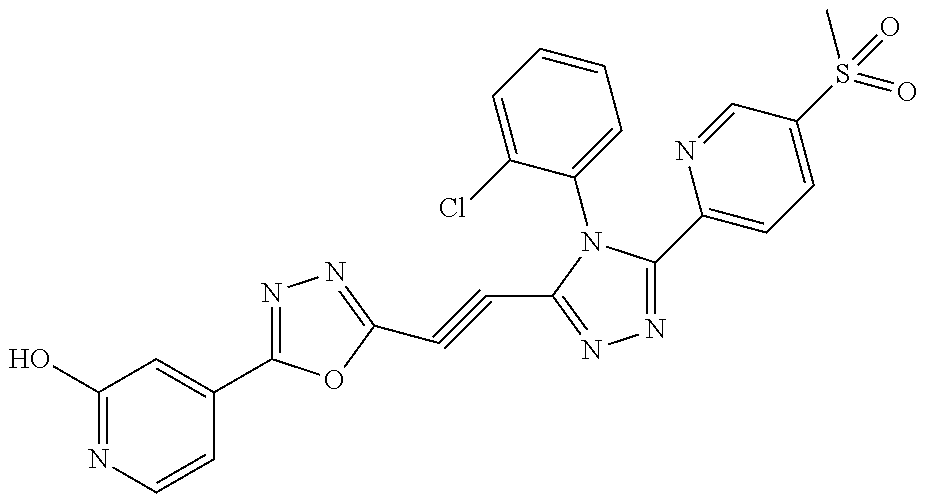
C1(O)=NC=CC(C2=NN=C(C#CC3=NN=C(C4=CC=C(S(C)(=O)=O)C=N4)N3C3=CC=CC=C3Cl)O2)=C1
